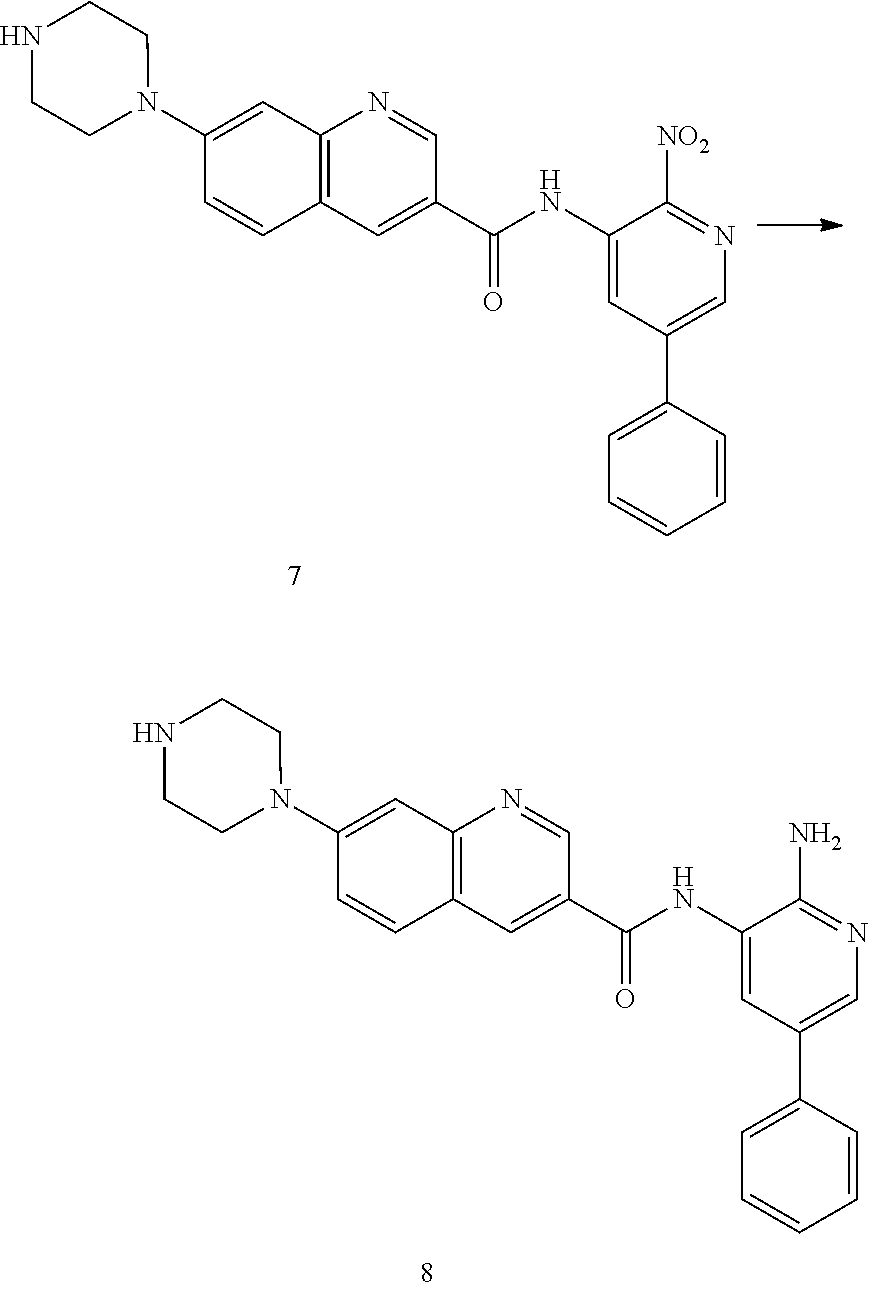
C1(N2CCNCC2)=CC2=C(C=C1)C=C(C(NC1=CC(C3=CC=CC=C3)=CN=C1N)=O)C=N2.C1(N2CCNCC2)=CC2=C(C=C1)C=C(C(NC1=CC(C3=CC=CC=C3)=CN=C1[NO2])=O)C=N2
